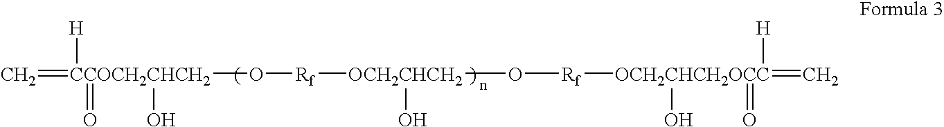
[CCOCH2CHCH2](=C)([H])(=O)(O)O[Rf][OCH2CHCH2](O)O[Rf][OCH2CHCH2OCC](O)(=C)(=O)[H]
